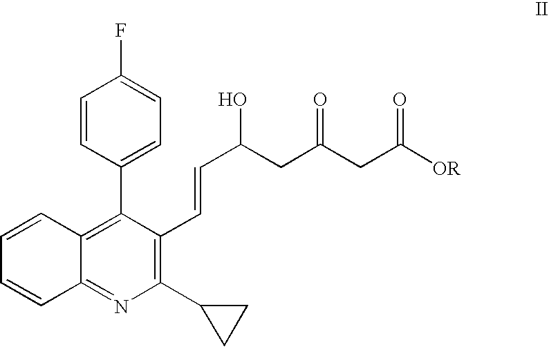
C1(C2CC2)=C(C=CC(CC(CC([OR])=O)=O)O)C(C2=CC=C(F)C=C2)=C2C(=N1)C=CC=C2
